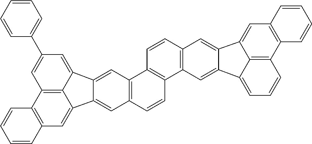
C12=C(C=C3C4=C1C=C(C1=CC=CC=C1)C=C4C1=CC4=C(C=CC5=C4C=CC4=C5C=C5C(=C4)C4=CC6=C(C7=C4C5=CC=C7)C=CC=C6)C=C31)C=CC=C2
